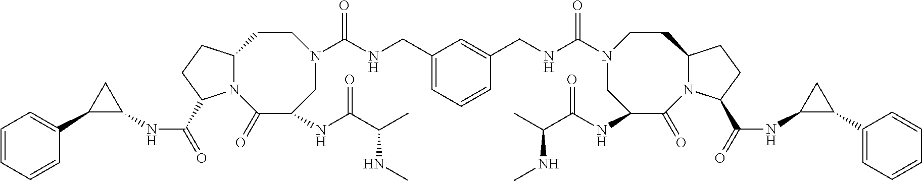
C1(NC(=O)C2N3C(CC2)CCN(C(=O)NCC2=CC=CC(CNC(=O)N4CC(NC(C(C)NC)=O)C(=O)N5C(CC4)CCC5C(=O)NC4C(C5=CC=CC=C5)C4)=C2)CC(NC(C(C)NC)=O)C3=O)C(C2=CC=CC=C2)C1
